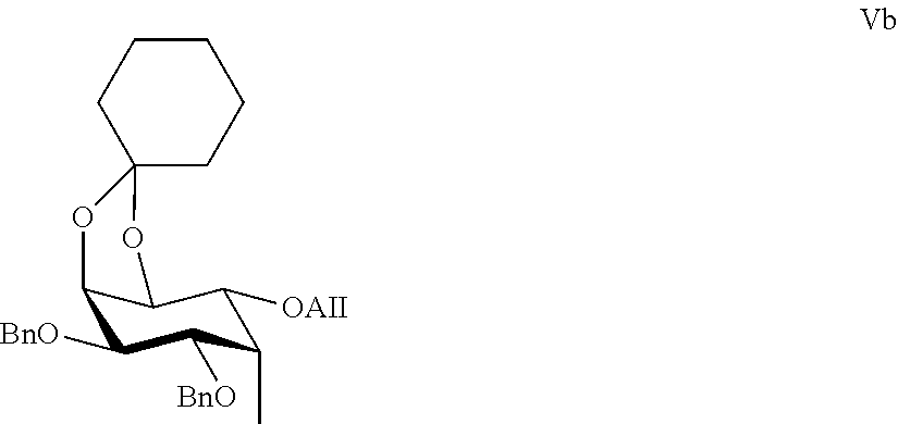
C12C([BnO])C([BnO])C(C)C([OAII])C1OC1(O2)CCCCC1
